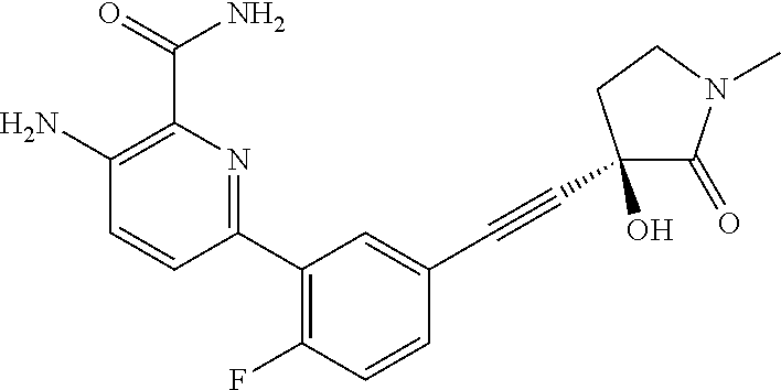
C1(C(=O)N)=C(N)C=CC(C2=C(F)C=CC(C#CC3(O)C(=O)N(C)CC3)=C2)=N1
